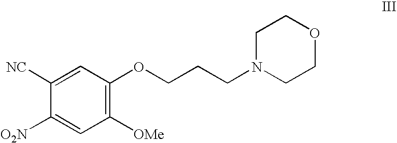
C1([OMe])=C(OCCCN2CCOCC2)C=C([NC])C([O2N])=C1
